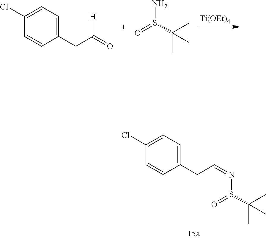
[Ti(OEt)4].NS(C(C)(C)C)=O.C1(CC(=O)[H])=CC=C(Cl)C=C1.C1(CC=NS(C(C)(C)C)=O)=CC=C(Cl)C=C1
